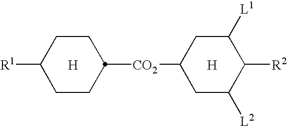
[CO2](C1CCC([R1])CC1)C1CC([L2])C([R2])C([L1])C1.[H].[H]
